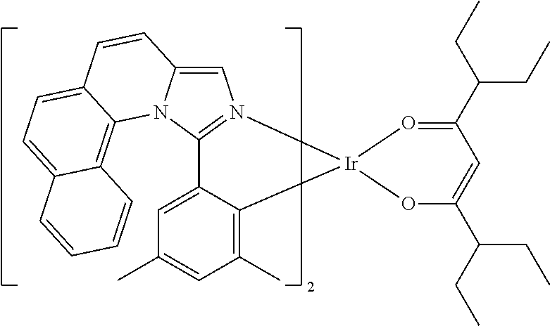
C1=C2N(C3=N1[Ir]1(C4=C(C)C=C(C)C=C34)O=C(C(CC)CC)C=C(C(CC)CC)O1)C1=C3C(=CC=C1C=C2)C=CC=C3
